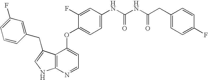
N(C(=O)NC(=O)CC1=CC=C(F)C=C1)C1=CC=C(OC2=CC=NC3=C2C(CC2=CC(F)=CC=C2)=CN3)C(F)=C1
